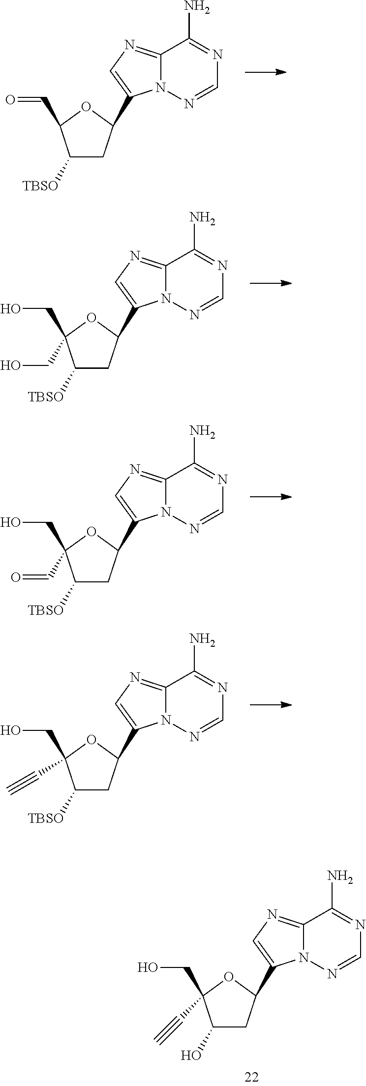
C1([TBSO])CC(C2=CN=C3N2N=CN=C3N)OC1C=O.C1([TBSO])CC(C2=CN=C3N2N=CN=C3N)OC1(CO)CO.C1([TBSO])CC(C2=CN=C3N2N=CN=C3N)OC1(CO)C=O.C1([TBSO])CC(C2=CN=C3N2N=CN=C3N)OC1(CO)C#C.C1(O)CC(C2=CN=C3N2N=CN=C3N)OC1(CO)C#C
